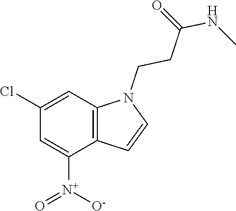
N(C)C(CCN1C2=C(C([N+]([O-])=O)=CC(Cl)=C2)C=C1)=O
